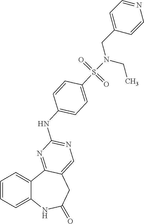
C1=CC=C2C(=C1)C1=NC(NC3=CC=C(S(N(CC4=CC=NC=C4)CC)(=O)=O)C=C3)=NC=C1CC(=O)N2
